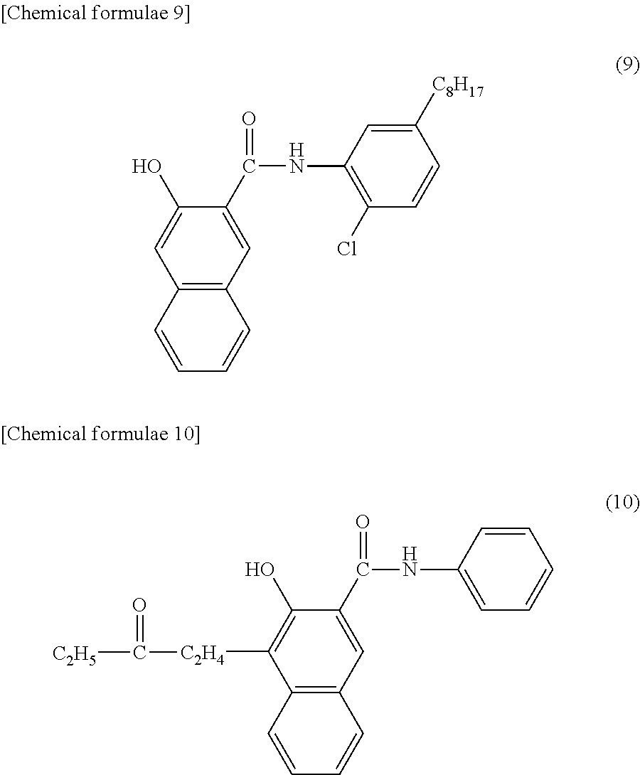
C12=C(C=C(C(NC3=C(Cl)C=CC([C8H17])=C3)=O)C(O)=C1)C=CC=C2.C12=C(C=C(C(NC3=CC=CC=C3)=O)C(O)=C1[C2H4]C([C2H5])=O)C=CC=C2
